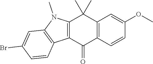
C12=C(C(=O)C3=C(C1(C)C)C=C(OC)C=C3)C1=C(N2C)C=C(Br)C=C1
